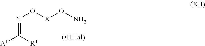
C(=NO[X]ON)([A1])[R1]
